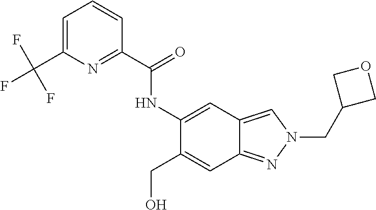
C1(NC(C2=NC(C(F)(F)F)=CC=C2)=O)=CC2=CN(CC3COC3)N=C2C=C1CO
